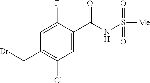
BrCC1=C(Cl)C=C(C(NS([Me])(=O)=O)=O)C(F)=C1
